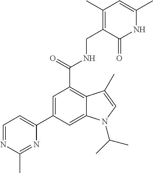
C1(C2=CC(C(NCC3=C(C)C=C(C)NC3=O)=O)=C3C(=C2)N(C(C)C)C=C3C)=CC=NC(C)=N1
